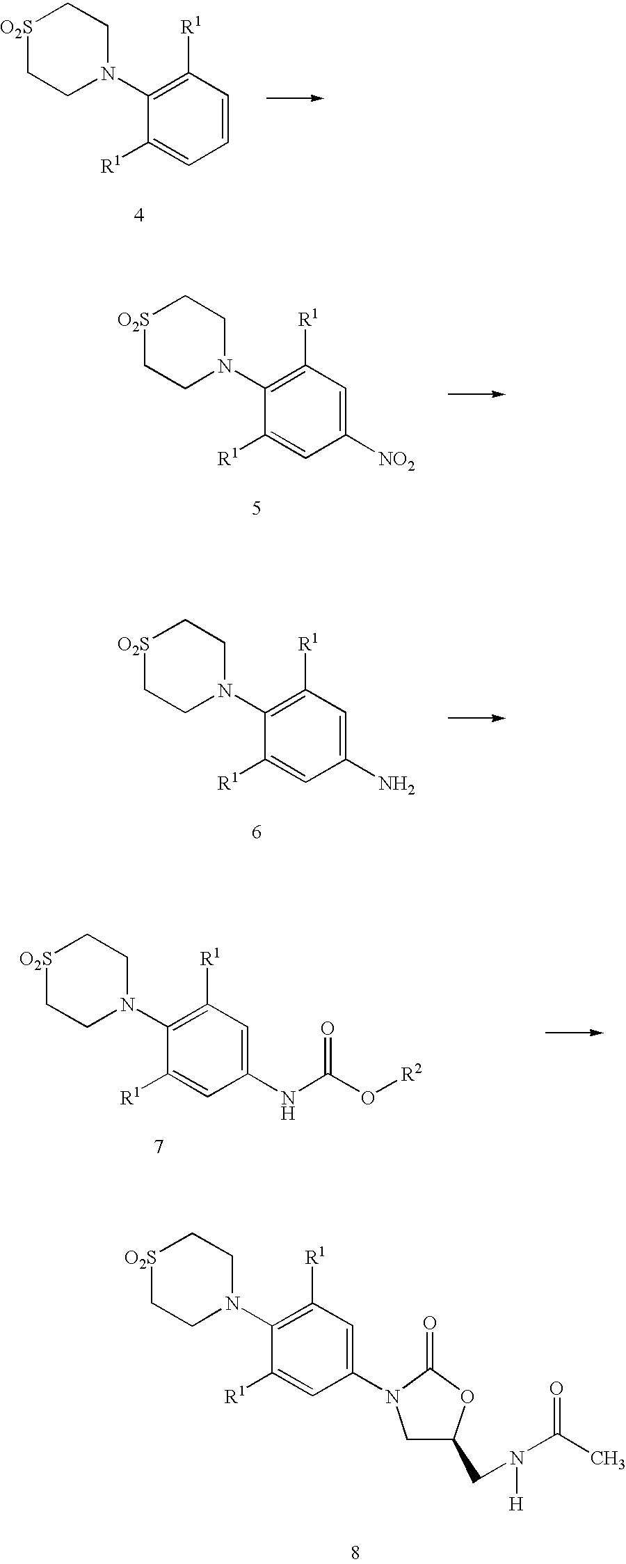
[O2S]1CCN(C2=C([R1])C=CC=C2[R1])CC1.[O2S]1CCN(C2=C([R1])C=C([NO2])C=C2[R1])CC1.[O2S]1CCN(C2=C([R1])C=C(N)C=C2[R1])CC1.[O2S]1CCN(C2=C([R1])C=C(NC(O[R2])=O)C=C2[R1])CC1.O=C1N(C2=CC([R1])=C(N3CC[O2S]CC3)C([R1])=C2)CC(CN(C(C)=O)[H])O1
